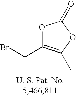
C(C1=C(C)OC(=O)O1)Br
